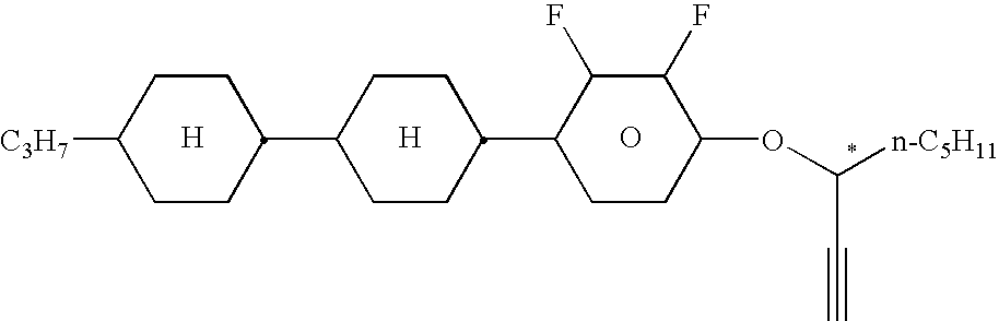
[H].[H].O.C1([C3H7])CCC(C2CCC(C3CCC(OC([n-C5H11])C#C)C(F)C3F)CC2)CC1
